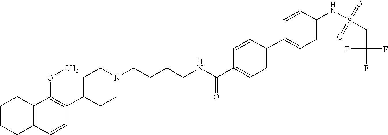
C1(C2=C(OC)C3=C(C=C2)CCCC3)CCN(CCCCNC(C2=CC=C(C3=CC=C(NS(=O)(=O)CC(F)(F)F)C=C3)C=C2)=O)CC1
